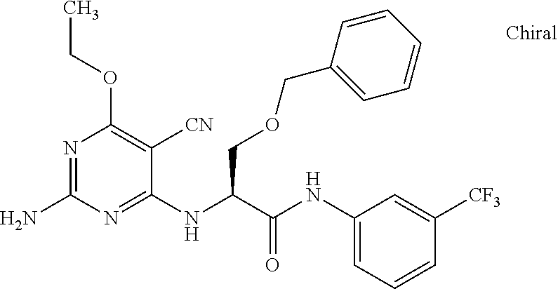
C1(NC(C(NC2=CC=CC([CF3])=C2)=O)COCC2=CC=CC=C2)=NC(N)=NC(OCC)=C1[CN]
